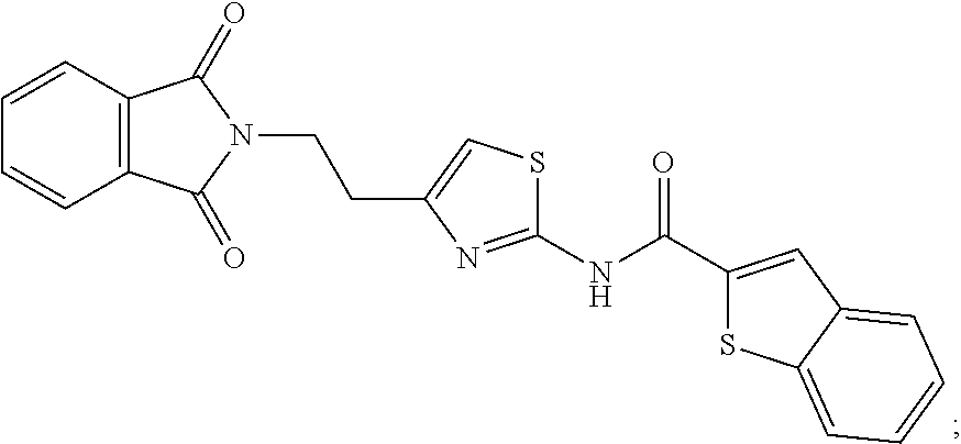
C12=C(C=CC=C1)C(=O)N(CCC1=CSC(NC(C3=CC4=CC=CC=C4S3)=O)=N1)C2=O
